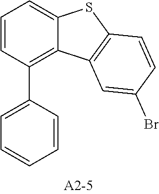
C1=CC(C2=CC=CC=C2)=C2C(=C1)SC1=C2C=C(Br)C=C1
